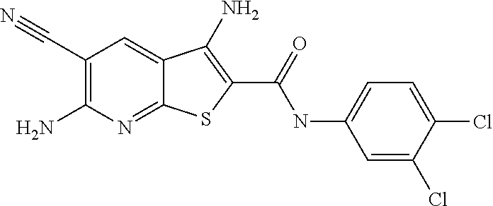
C1=C2C(=NC(N)=C1C#N)SC(C(=O)NC1=CC=C(Cl)C(Cl)=C1)=C2N
